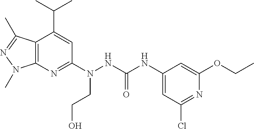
C12=C(N=C(N(NC(NC3=CC(Cl)=NC(OCC)=C3)=O)CCO)C=C1C(C)C)N(C)N=C2C
